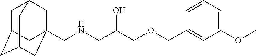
C1C2CC3CC(CNCC(COCC4=CC(OC)=CC=C4)O)(CC1C3)C2
